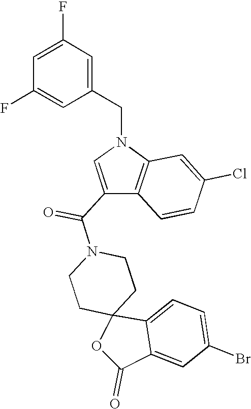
C1CN(C(C2=CN(CC3=CC(F)=CC(F)=C3)C3=C2C=CC(Cl)=C3)=O)CCC12C1=CC=C(Br)C=C1C(=O)O2
